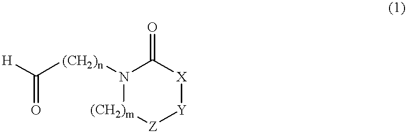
[H]C([(CH2)n]N1[(CH2)m][Z][Y][X]C1=O)=O
